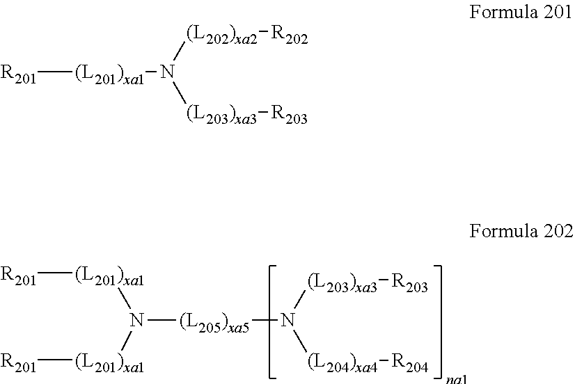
[R201][(L201)xa1]N([(L201)xa1][R201])[(L205)xa5]N([(L203)xa3][R203])[(L204)xa4][R204].[R201][(L201)xa1]N([(L202)xa2][R202])[(L203)xa3][R203]
